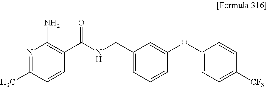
N1=C(C)C=CC(C(NCC2=CC=CC(OC3=CC=C([CF3])C=C3)=C2)=O)=C1N
